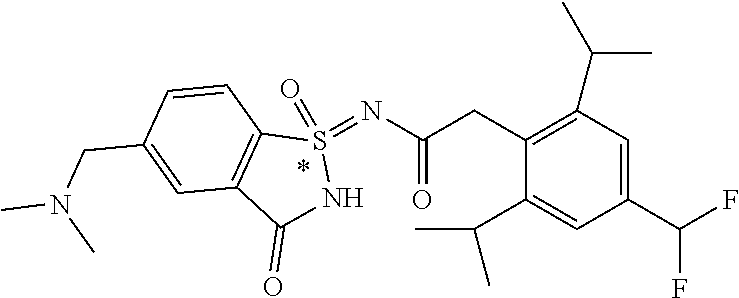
C1(C(F)F)=CC(C(C)C)=C(CC(=O)N=S2(=O)C3=C(C(=O)N2)C=C(CN(C)C)C=C3)C(C(C)C)=C1
